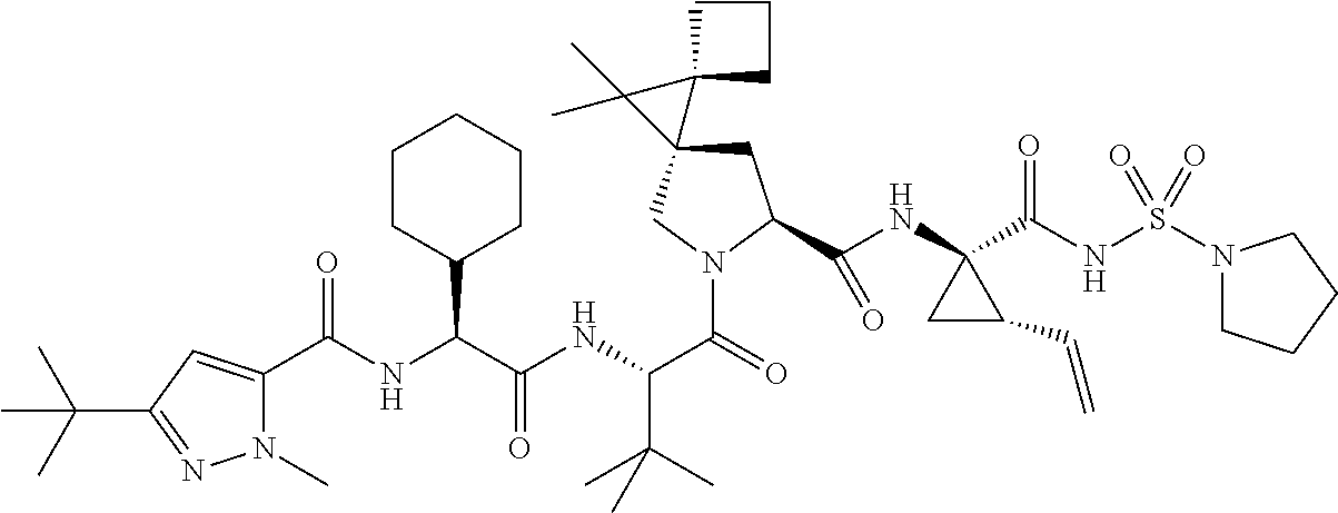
C1C(C(NC2(C(NS(N3CCCC3)(=O)=O)=O)CC2C=C)=O)N(C(C(NC(C(NC(=O)C2=CC(C(C)(C)C)=NN2C)C2CCCCC2)=O)C(C)(C)C)=O)CC12C1(CCC1)C2(C)C
